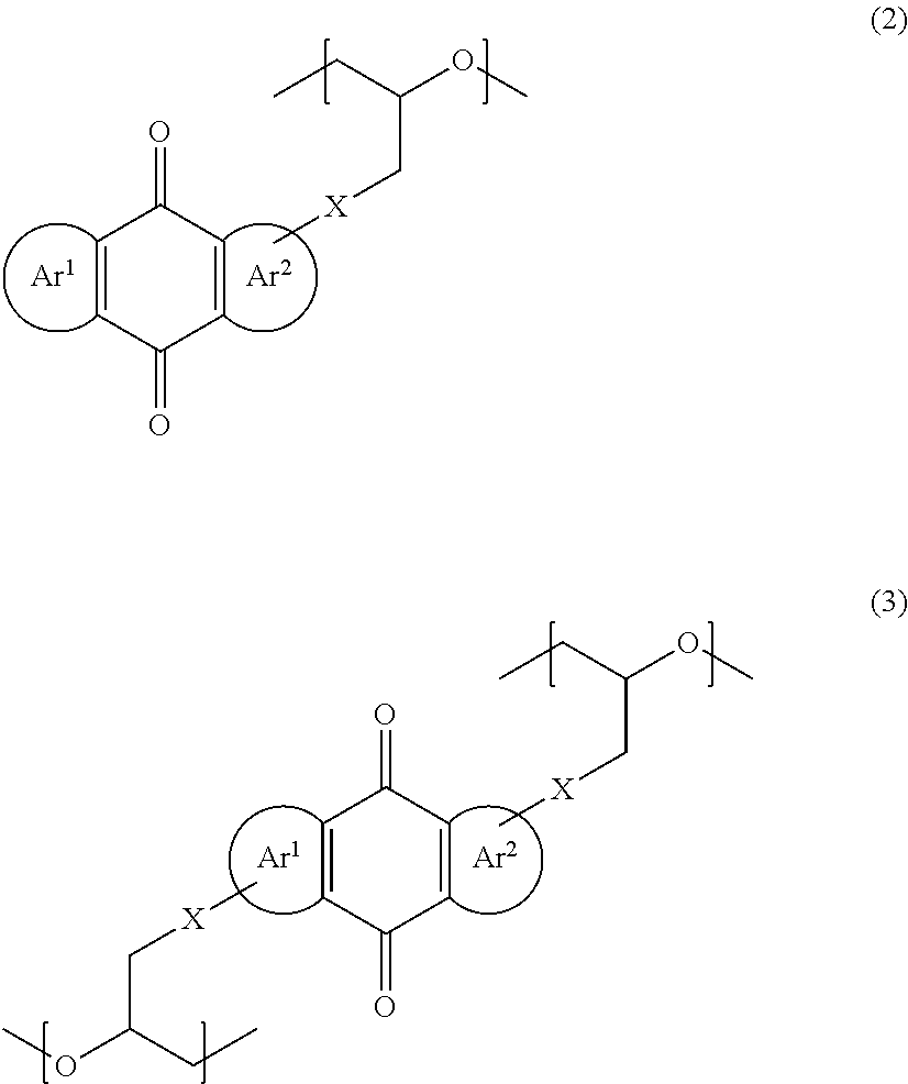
C1=CC(=O)C=CC1=O.C[X]CC(CC)OC.C1=CC(=O)C=CC1=O.C[X]CC(CC)OC.C[X]CC(CC)OC
